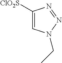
[ClO2S]C1=CN(CC)N=N1
